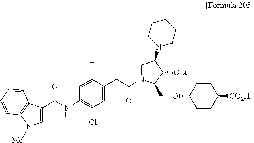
C1=C(CC(N2CC(N3CCCCC3)C([OEt])C2COC2CCC([CO2H])CC2)=O)C(F)=CC(NC(C2=CN([Me])C3=C2C=CC=C3)=O)=C1Cl
